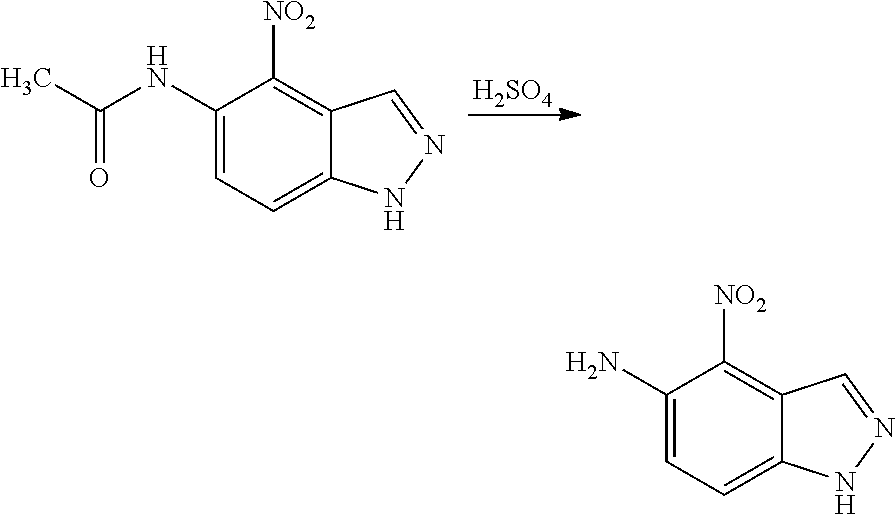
C1(N)=CC=C2C(=C1[NO2])C=NN2.C1(NC(C)=O)=CC=C2C(=C1[NO2])C=NN2.[H2SO4]
